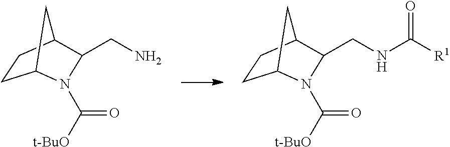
C1CC2CC1N(C([t-BuO])=O)C2CN.C1CC2CC1N(C([t-BuO])=O)C2CNC(=O)[R1]
